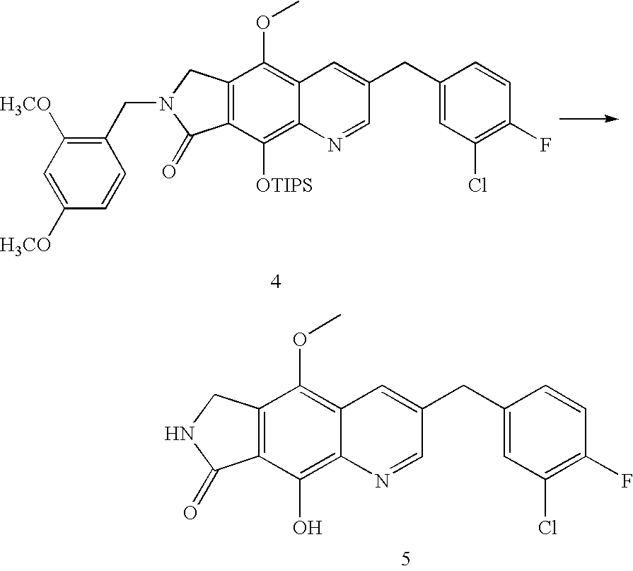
C12=C(CNC1=O)C(OC)=C1C(=C2O)N=CC(CC2=CC(Cl)=C(F)C=C2)=C1.C12=C(CN(CC3=C([H3CO])C=C([H3CO])C=C3)C1=O)C(OC)=C1C(=C2[OTIPS])N=CC(CC2=CC(Cl)=C(F)C=C2)=C1
